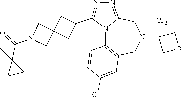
N12C3=C(CN(C4([CF3])COC4)CC1=NN=C2C1CC2(C1)CN(C(=O)C1(C)CC1)C2)C=C(Cl)C=C3
